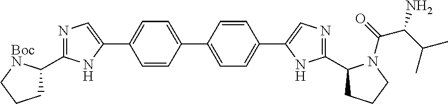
C1=CC(C2=CC=C(C3=CN=C(C4CCCN4C(C(C(C)C)N)=O)N3)C=C2)=CC=C1C1=CN=C(C2[BocN]CCC2)N1
